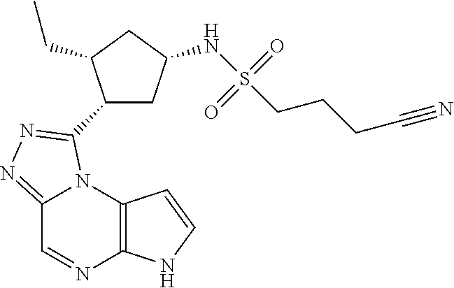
C12=C(N3C(=NN=C3C3CC(NS(CCCC#N)(=O)=O)CC3CC)C=N1)C=CN2
